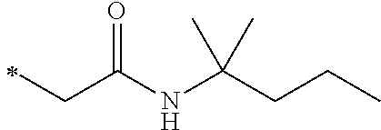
C(C)C(=O)NC(CCC)(C)C
